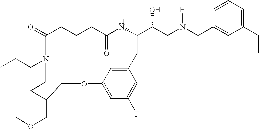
C1(=O)CCCC(=O)NC(C(CN(CC2=CC(CC)=CC=C2)[H])O)CC2=CC(=CC(F)=C2)OCC(COC)CCN1CCC
